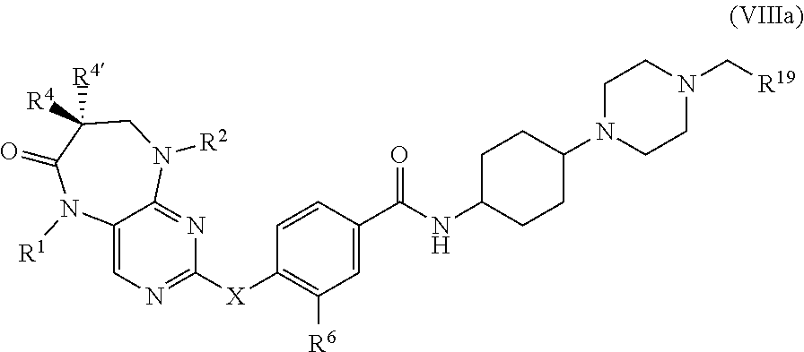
C12=CN=C([X]C3=C([R6])C=C(C(NC4CCC(N5CCN(C[R19])CC5)CC4)=O)C=C3)N=C1N([R2])CC([R4])([R4])C(=O)N2[R1]
